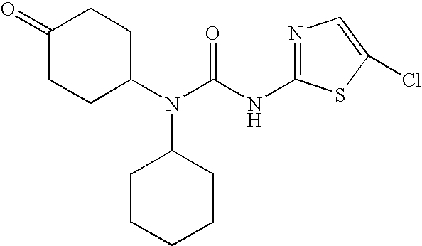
C1(=O)CCC(N(C(NC2=NC=C(Cl)S2)=O)C2CCCCC2)CC1
